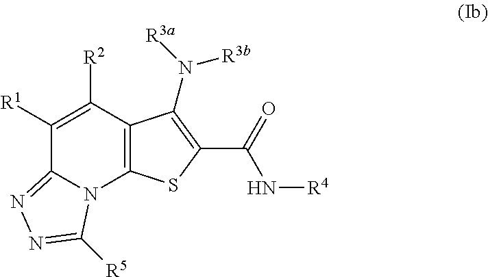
C1([R1])=C([R2])C2=C(N3C1=NN=C3[R5])SC(C(=O)N[R4])=C2N([R3a])[R3b]
